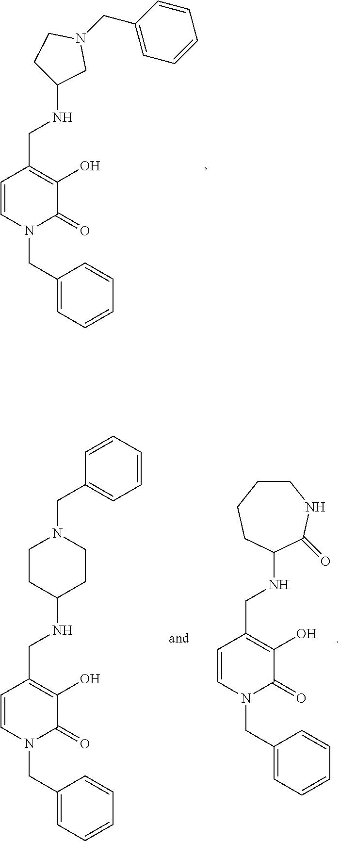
C1(CN2C(=O)C(O)=C(CNC3CCN(CC4=CC=CC=C4)CC3)C=C2)=CC=CC=C1.C1(CN2C(=O)C(O)=C(CNC3C(=O)NCCCC3)C=C2)=CC=CC=C1.C1(CN2C(=O)C(O)=C(CNC3CCN(CC4=CC=CC=C4)C3)C=C2)=CC=CC=C1
